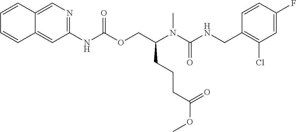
C1=CC(CNC(N(C(COC(NC2=NC=C3C(=C2)C=CC=C3)=O)CCCC(OC)=O)C)=O)=C(Cl)C=C1F
